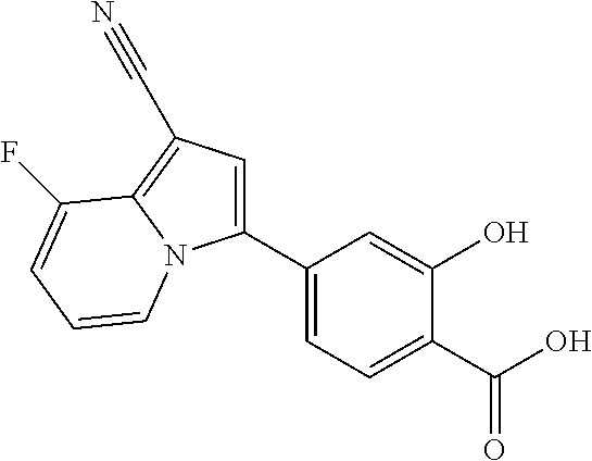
C1(C2=CC=C(C(O)=O)C(O)=C2)=CC(C#N)=C2N1C=CC=C2F
